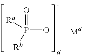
P(O)([Rb])([Ra])=O
